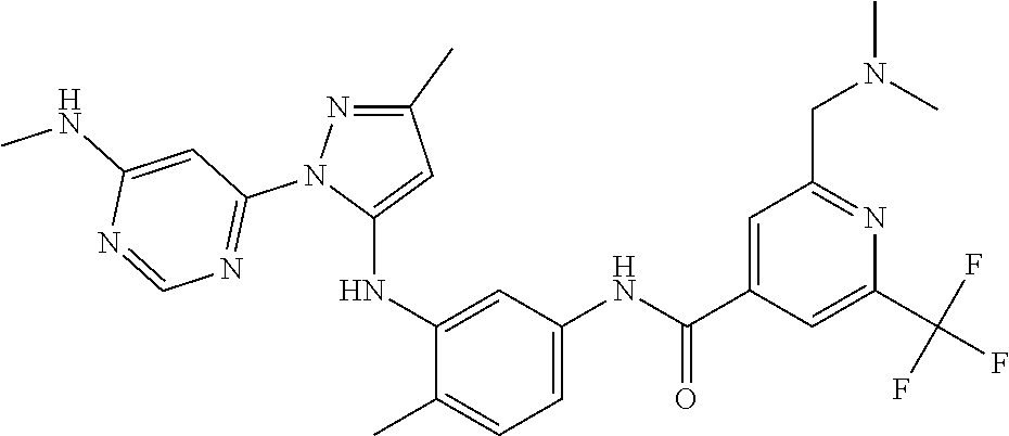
C1(C)=NN(C2=NC=NC(NC)=C2)C(NC2=CC(NC(C3=CC(CN(C)C)=NC(C(F)(F)F)=C3)=O)=CC=C2C)=C1
